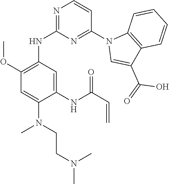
C1=C(N(C)CCN(C)C)C(NC(C=C)=O)=CC(NC2=NC=CC(N3C=C(C(=O)O)C4=C3C=CC=C4)=N2)=C1OC
